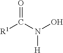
[R1]C(N(O)[H])=O
